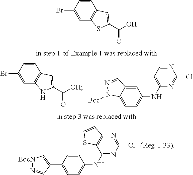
C1=CC(Br)=CC2=C1C=C(C(=O)[OH])N2.C1(NC2=CC=NC(Cl)=N2)=CC=C2C(=C1)C=NN2[Boc].C1(NC2=NC(Cl)=NC3=C2SC=C3)=CC=C(C2=C[BocN]N=C2)C=C1.[(Reg-1-33)].C1=CC(Br)=CC2=C1C=C(C(=O)O)S2
